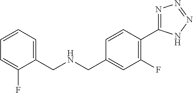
N(CC1=CC(F)=C(C2=NN=NN2)C=C1)CC1=CC=CC=C1F
